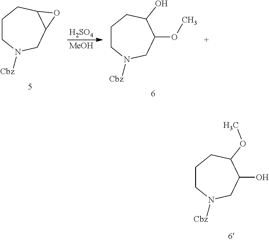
[H2SO4].[MeOH].C1CN([Cbz])CC2C(C1)O2.C1CN([Cbz])CC(OC)C(O)C1.C1CN([Cbz])CC(O)C(OC)C1
